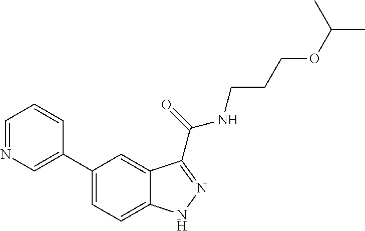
C1(C2=CN=CC=C2)=CC=C2C(=C1)C(C(=O)NCCCOC(C)C)=NN2
